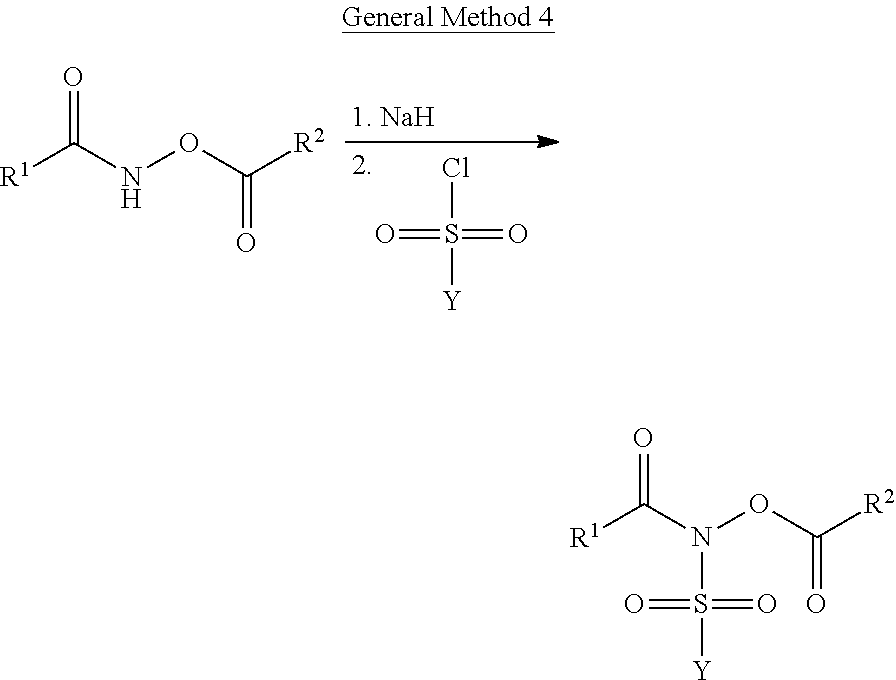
ClS([Y])(=O)=O.[R1]C(=O)NOC([R2])=O.[R1]C(=O)N(OC([R2])=O)S([Y])(=O)=O
